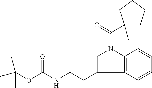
O(C(NCCC1=CN(C(=O)C2(C)CCCC2)C2=C1C=CC=C2)=O)C(C)(C)C
